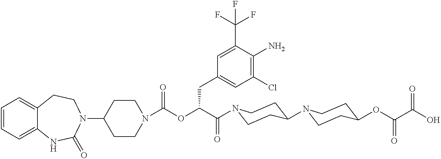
C1=CC=C2C(=C1)CCN(C1CCN(C(OC(C(=O)N3CCC(N4CCC(OC(C(O)=O)=O)CC4)CC3)CC3=CC(Cl)=C(N)C(C(F)(F)F)=C3)=O)CC1)C(=O)N2
